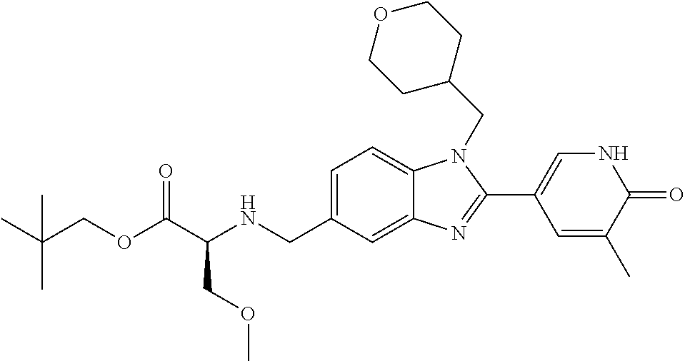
C1=C(CNC(C(OCC(C)(C)C)=O)COC)C=C2C(=C1)N(CC1CCOCC1)C(C1=CNC(=O)C(C)=C1)=N2
